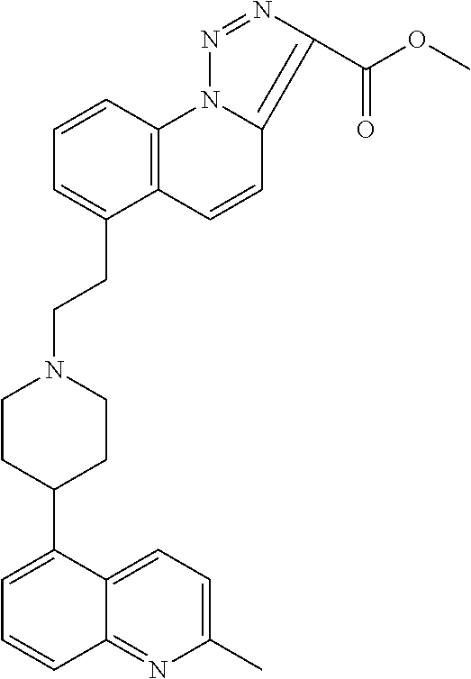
C1=CC2=C(C(CCN3CCC(C4=CC=CC5=NC(C)=CC=C45)CC3)=C1)C=CC1=C(C(OC)=O)N=NN21
